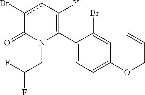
C1(C2=C([Y])cc(Br)C(=O)N2CC(F)F)=CC=C(OCC=C)C=C1Br
